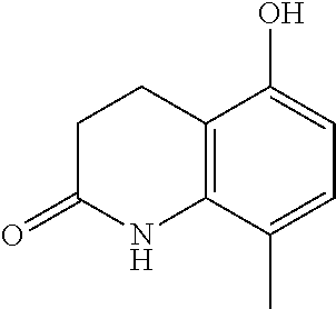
C12=C(C(C)=CC=C1O)NC(=O)CC2
